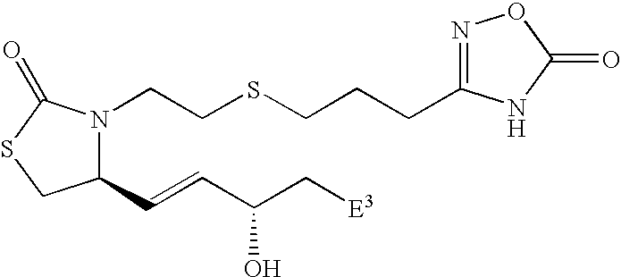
N1(CCSCCCC2=NOC(=O)N2)C(C=CC(C[E3])O)CSC1=O
